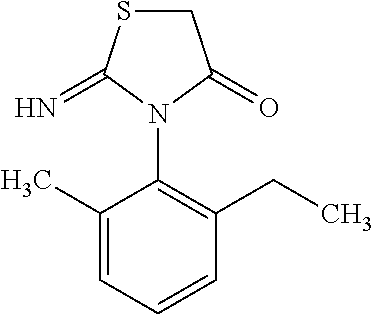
C1(C)=CC=CC(CC)=C1N1C(=O)CSC1=N
